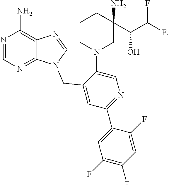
N1=CN=C2C(=C1N)N=CN2CC1=CC(C2=CC(F)=C(F)C=C2F)=NC=C1N1CC(N)(C(C(F)F)O)CCC1
